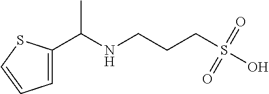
C1=C(C(NCCCS(O)(=O)=O)C)SC=C1
